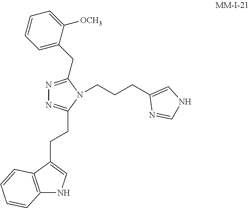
N1=C(CC2=CC=CC=C2[OCH3])N(CCCC2=CNC=N2)C(CCC2=CNC3=C2C=CC=C3)=N1
